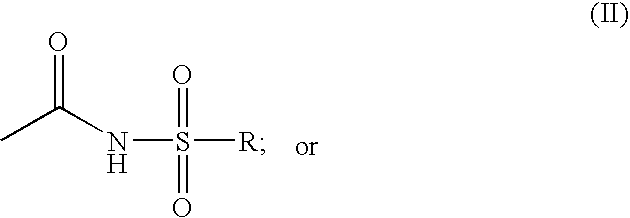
CC(NS([R])(=O)=O)=O
